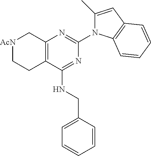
C12=C(C(NCC3=CC=CC=C3)=NC(N3C(C)=CC4=C3C=CC=C4)=N1)CC[AcN]C2
